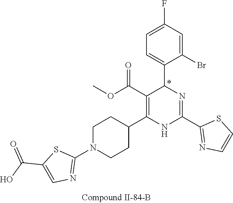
C1=C(Br)C(C2N=C(C3=NC=CS3)NC(C3CCN(C4=NC=C(C(O)=O)S4)CC3)=C2C(OC)=O)=CC=C1F
